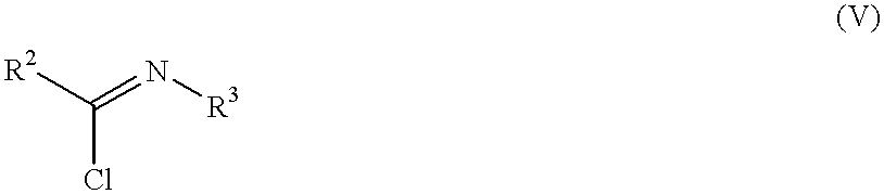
[R2]C(=N[R3])Cl
